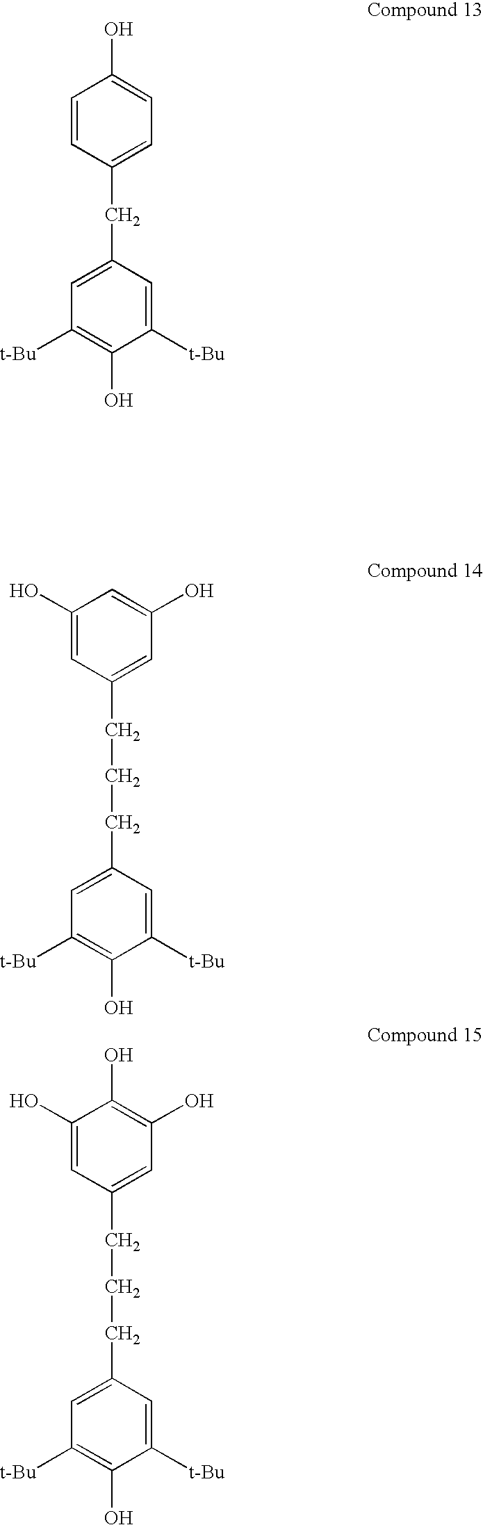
C1(O)=CC(CCCC2=CC([t-Bu])=C(O)C([t-Bu])=C2)=CC(O)=C1.C1(O)=CC(CCCC2=CC([t-Bu])=C(O)C([t-Bu])=C2)=CC(O)=C1O.C1=CC(CC2=CC([t-Bu])=C(O)C([t-Bu])=C2)=CC=C1O
